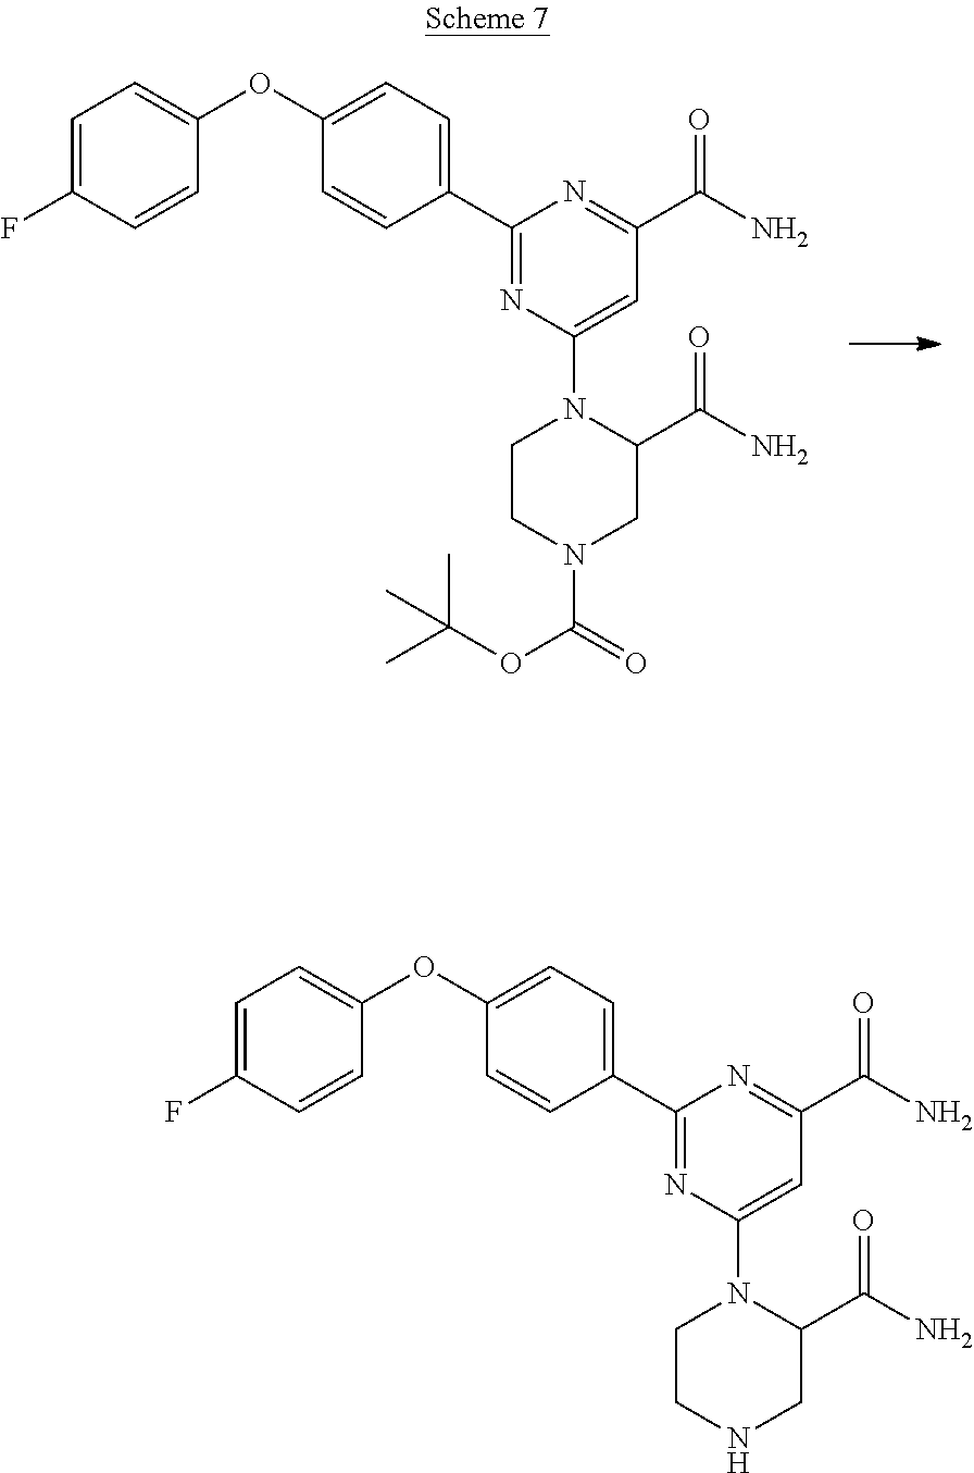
C1(C2=CC=C(OC3=CC=C(F)C=C3)C=C2)=NC(N2CCN(C(=O)OC(C)(C)C)CC2C(N)=O)=CC(C(N)=O)=N1.C1(C2=CC=C(OC3=CC=C(F)C=C3)C=C2)=NC(N2CCNCC2C(N)=O)=CC(C(N)=O)=N1
